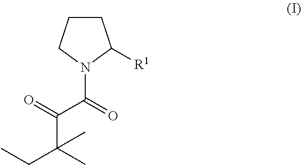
C1CCN(C(=O)C(=O)C(CC)(C)C)C1[R1]
